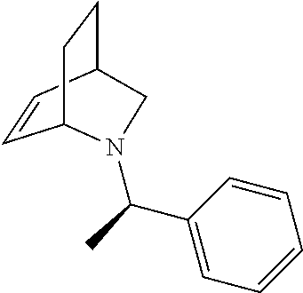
C1=CC2CCC1N(C(C)C1=CC=CC=C1)C2
